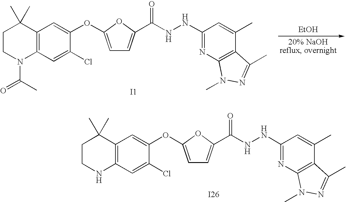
C1CN(C(C)=O)C2=C(C1(C)C)C=C(OC1=CC=C(C(=O)NNC3=NC4=C(C(C)=C3)C(C)=NN4C)O1)C(Cl)=C2.[EtOH].[I1].C1CNC2=C(C1(C)C)C=C(OC1=CC=C(C(=O)NNC3=NC4=C(C(C)=C3)C(C)=NN4C)O1)C(Cl)=C2.[I26]
